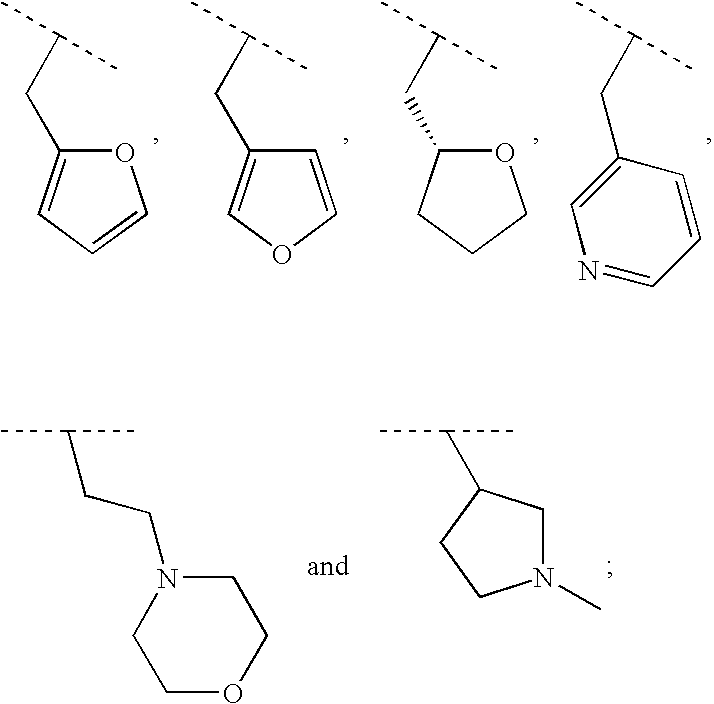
O1C(CC(C)C)=CC=C1.C1=COC=C1CC(C)C.O1C(CC(C)C)CCC1.C1(CC(C)C)=CN=CC=C1.CC(C)CCN1CCOCC1.N1(C)CC(C(C)C)CC1
